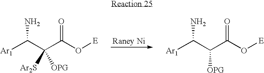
[Ar1]C(C(C(O[E])=O)([OPG])[Ar2S])N.[Ar1]C(C(C(O[E])=O)[OPG])N
